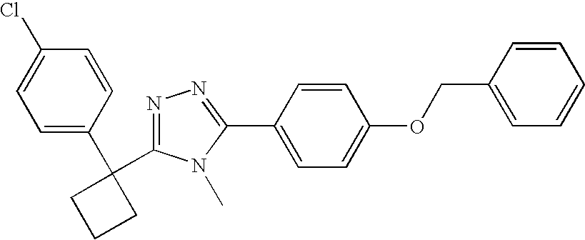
C1=C(C2(C3=NN=C(C4=CC=C(OCC5=CC=CC=C5)C=C4)N3C)CCC2)C=CC(Cl)=C1
